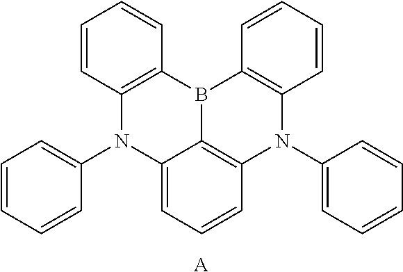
C1=CC2=C(C=C1)B1C3=C(N(C4=CC=CC=C4)C4=C1C=CC=C4)C=CC=C3N2C1=CC=CC=C1.[A]
